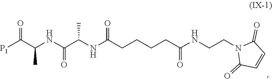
C(CN1C(=O)C=CC1=O)NC(CCCCC(NC(C(NC(C([P1])=O)C)=O)C)=O)=O
